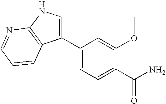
C1(C2=CC=C(C(N)=O)C(OC)=C2)=CNC2=C1C=CC=N2
